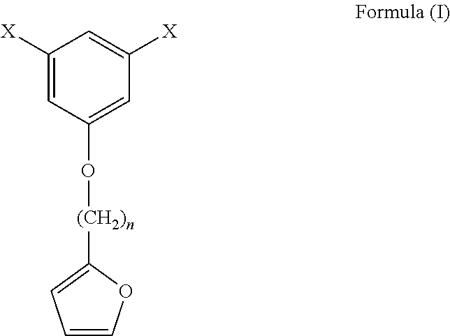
C1([X])=CC(O[(CH2)n]C2=CC=CO2)=CC([X])=C1
